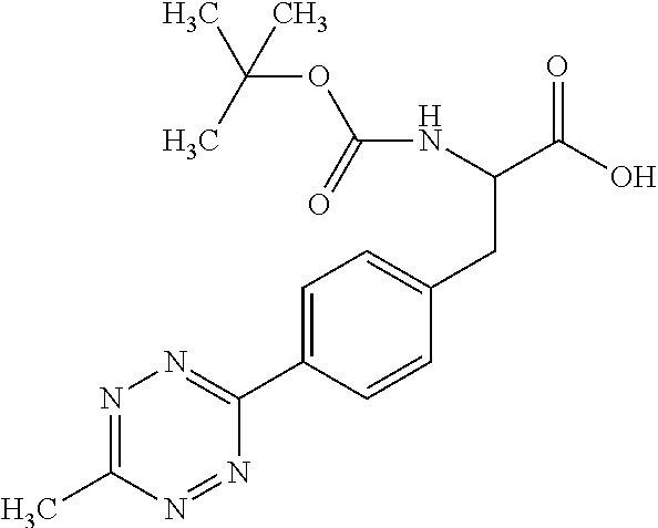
N1=C(C)N=NC(C2=CC=C(CC(C(O)=O)NC(OC(C)(C)C)=O)C=C2)=N1
